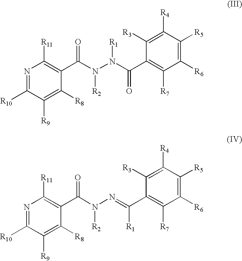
N1=C([R10])C([R9])=C([R8])C(C(N(N(C(C2=C([R7])C([R6])=C([R5])C([R4])=C2[R3])=O)[R1])[R2])=O)=C1[R11].N1=C([R10])C([R9])=C([R8])C(C(N(N=C(C2=C([R7])C([R6])=C([R5])C([R4])=C2[R3])[R1])[R2])=O)=C1[R11]
